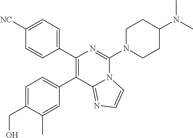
C1(CO)=CC=C(C2=C(C3=CC=C([NC])C=C3)N=C(N3CCC(N(C)C)CC3)N3C2=NC=C3)C=C1C
